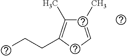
C1(C)=C(CCC)CC=C1C
